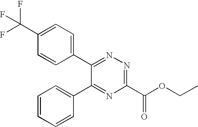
C1(C(F)(F)F)=CC=C(C2=NN=C(C(OCC)=O)N=C2C2=CC=CC=C2)C=C1
